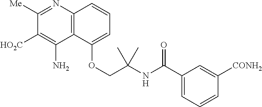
C12=C(N=C([Me])C([HO2C])=C1N)C=CC=C2OCC(NC(C1=CC=CC([CONH2])=C1)=O)(C)C
